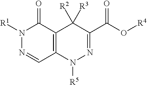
N1([R1])N=CC2=C(C1=O)C([R2])([R3])C(C(=O)O[R4])=NN2[R5]
